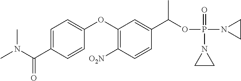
C1(OC2=CC=C(C(N(C)C)=O)C=C2)=C([O2N])C=CC(C(OP(N2CC2)(=O)N2CC2)C)=C1
